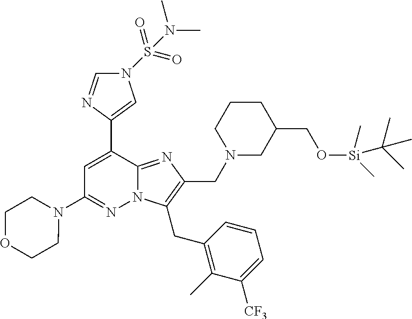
C1=C(C2=CN(S(=O)(=O)N(C)C)C=N2)C2=NC(CN3CC(CO[Si](C(C)(C)C)(C)C)CCC3)=C(CC3=C(C)C([CF3])=CC=C3)N2N=C1N1CCOCC1
